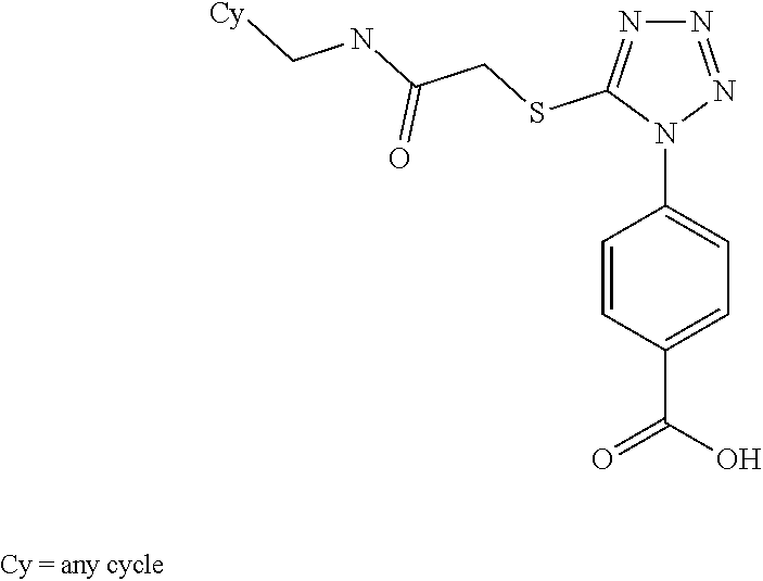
C1=CC(C(O)=O)=CC=C1N1N=NN=C1SCC(NC[Cy])=O
